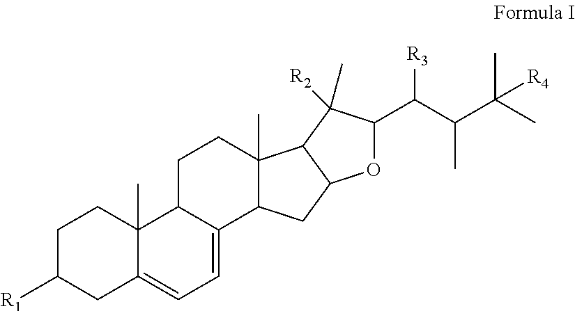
C1C([R1])CC2=CC=C3C(C2(C)C1)CCC1(C)C3CC2C1C([R2])(C)C(C(C(C(C)(C)[R4])C)[R3])O2
